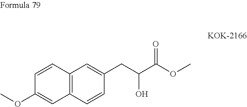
C12=C(C=C(CC(C(OC)=O)O)C=C1)C=CC(OC)=C2
